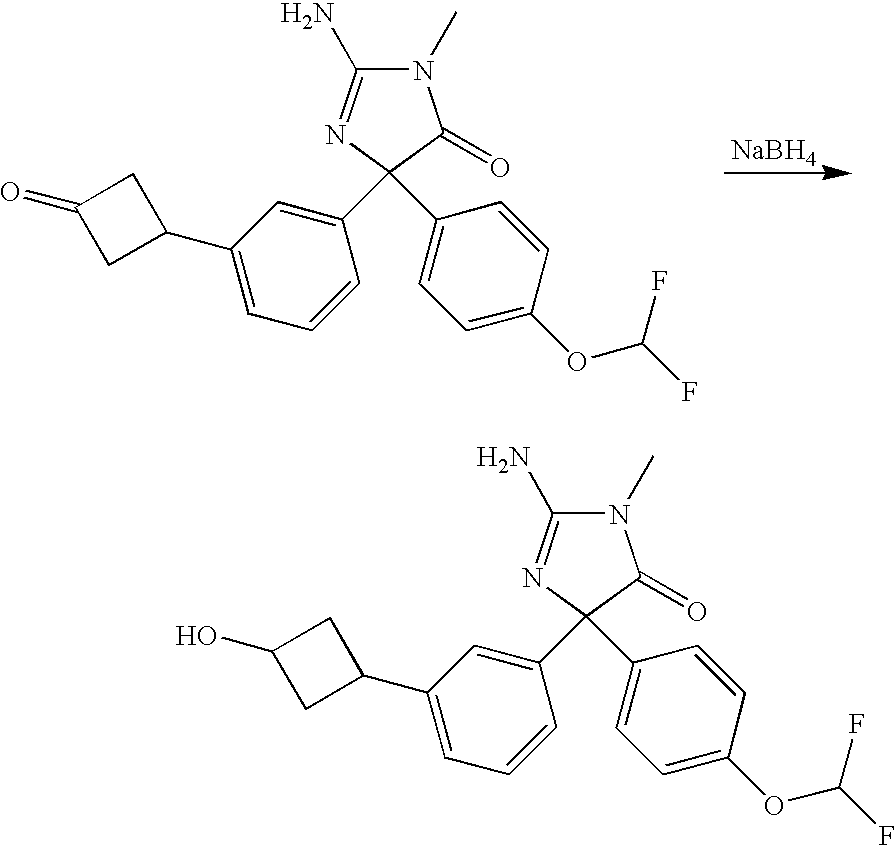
[NaBH4].C1C(C2=CC=CC(C3(C4=CC=C(OC(F)F)C=C4)C(=O)N(C)C(N)=N3)=C2)CC1=O.C1C(C2=CC=CC(C3(C4=CC=C(OC(F)F)C=C4)C(=O)N(C)C(N)=N3)=C2)CC1O
